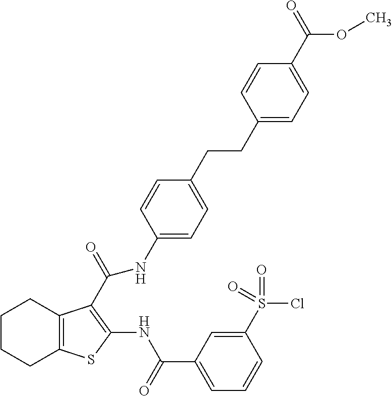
C1CCC2=C(C1)C(C(NC1=CC=C(CCC3=CC=C(C(OC)=O)C=C3)C=C1)=O)=C(NC(=O)C1=CC=CC(S(Cl)(=O)=O)=C1)S2
